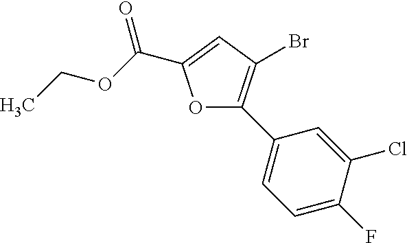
O1C(C2=CC=C(F)C(Cl)=C2)=C(Br)C=C1C(OCC)=O
